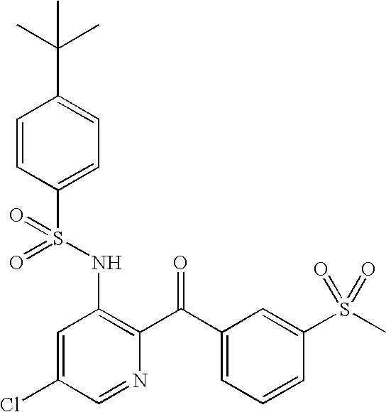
O=S(NC1=C(C(=O)C2=CC=CC(S(C)(=O)=O)=C2)N=CC(Cl)=C1)(=O)C1=CC=C(C(C)(C)C)C=C1
